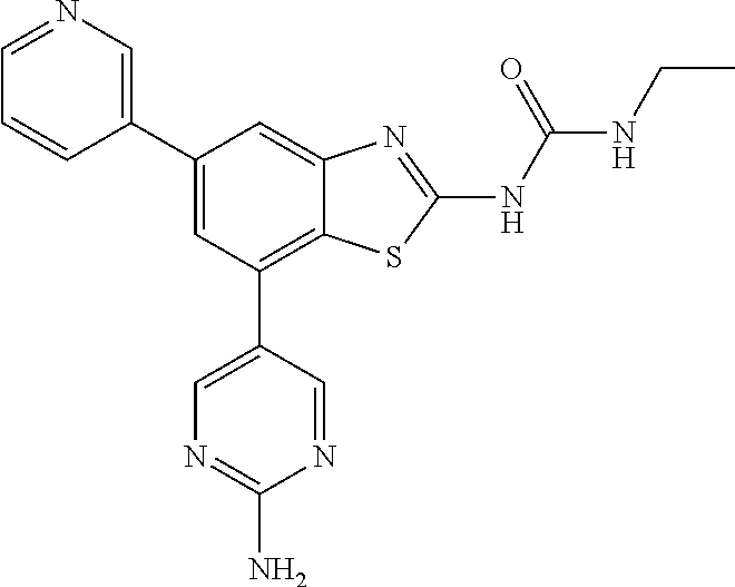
C1(C2=CN=CC=C2)=CC(C2=CN=C(N)N=C2)=C2C(=C1)N=C(NC(NCC)=O)S2
